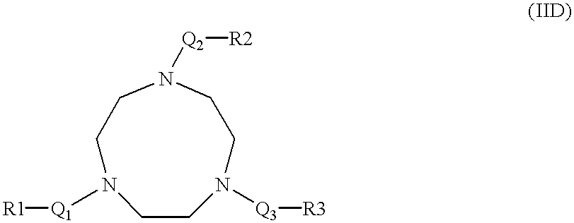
N1([Q1][R1])CCN([Q3][R3])CCN([Q2][R2])CC1
